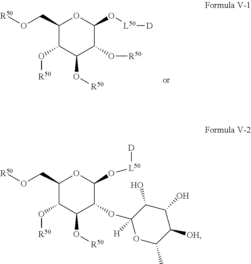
C1(CO[R50])C(O[R50])C(O[R50])C(O[R50])C(O[L50][D])O1.C1(CO[R50])C(O[R50])C(O[R50])C(OC2([H])OC(C)C([OH])C(O)C2O)C(O[L50][D])O1
